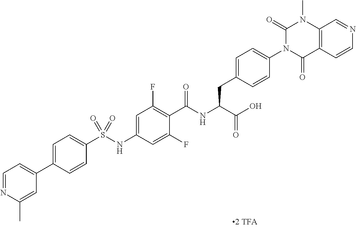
C12=C(C=CN=C1)C(=O)N(C1=CC=C(CC(C(=O)O)NC(=O)C3=C(F)C=C(NS(C4=CC=C(C5=CC=NC(C)=C5)C=C4)(=O)=O)C=C3F)C=C1)C(=O)N2C
